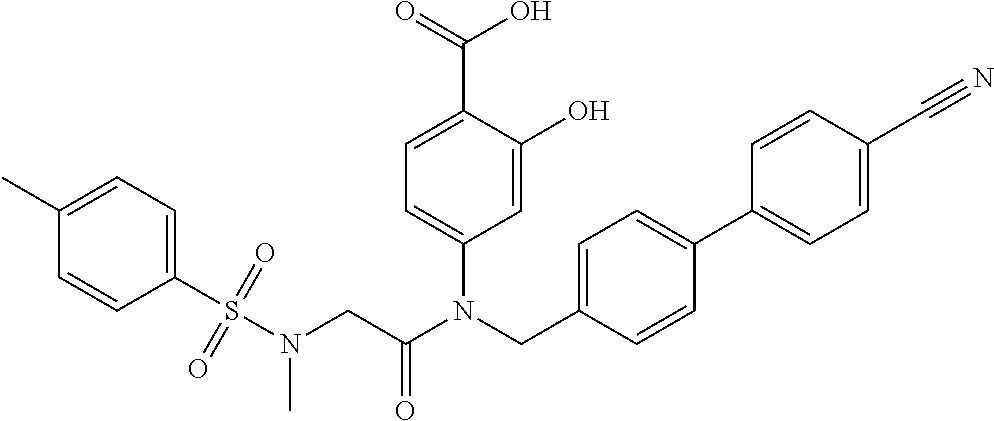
C1=C(O)C(C(=O)O)=CC=C1N(CC1=CC=C(C2=CC=C(C#N)C=C2)C=C1)C(CN(S(C1=CC=C(C)C=C1)(=O)=O)C)=O
